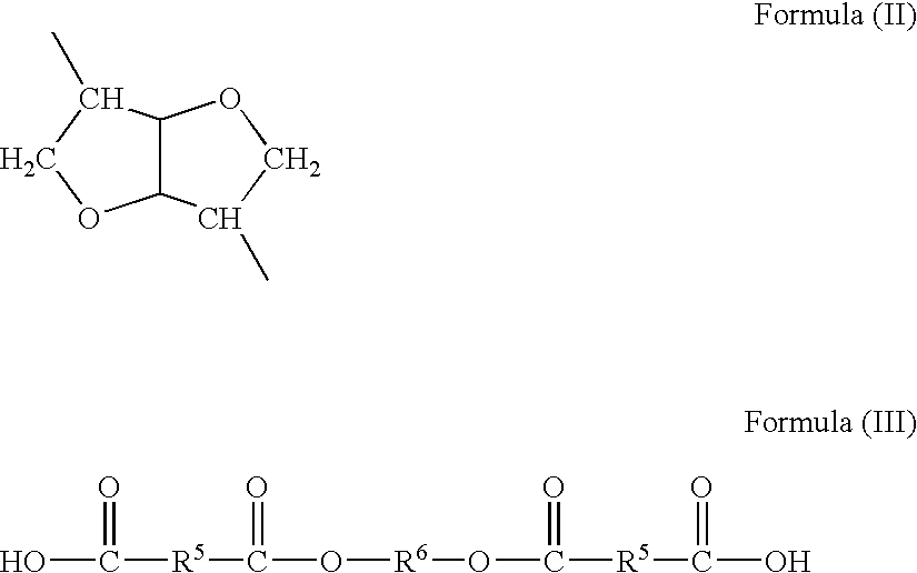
C12C(C(C)CO1)OCC2C.OC([R5]C(O[R6]OC([R5]C(O)=O)=O)=O)=O
